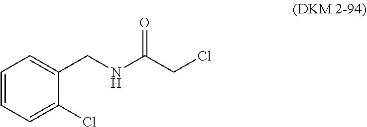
C1=CC=C(Cl)C(CNC(CCl)=O)=C1
